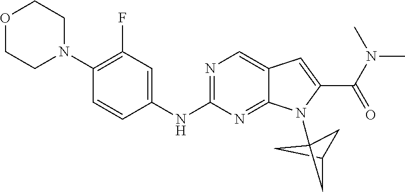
C1C2CC1(N1C3=NC(NC4=CC(F)=C(N5CCOCC5)C=C4)=NC=C3C=C1C(N(C)C)=O)C2
